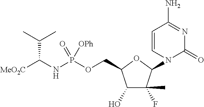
C1(O)C(F)(C)C(N2C=CC(N)=NC2=O)OC1COP(NC([MeO2C])C(C)C)(=O)[OPh]
